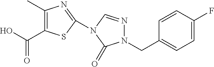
C1(C)=C(C(O)=O)SC(N2C=NN(CC3=CC=C(F)C=C3)C2=O)=N1
